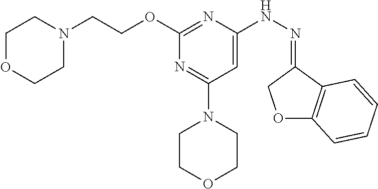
O(C1=NC(NN=C2COC3=C2C=CC=C3)=CC(N2CCOCC2)=N1)CCN1CCOCC1
